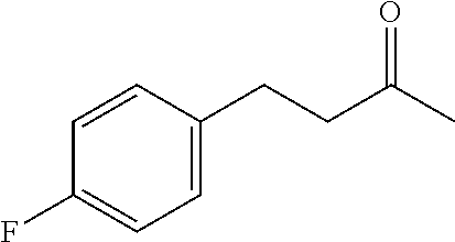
C1=C(CCC(C)=O)C=CC(F)=C1
